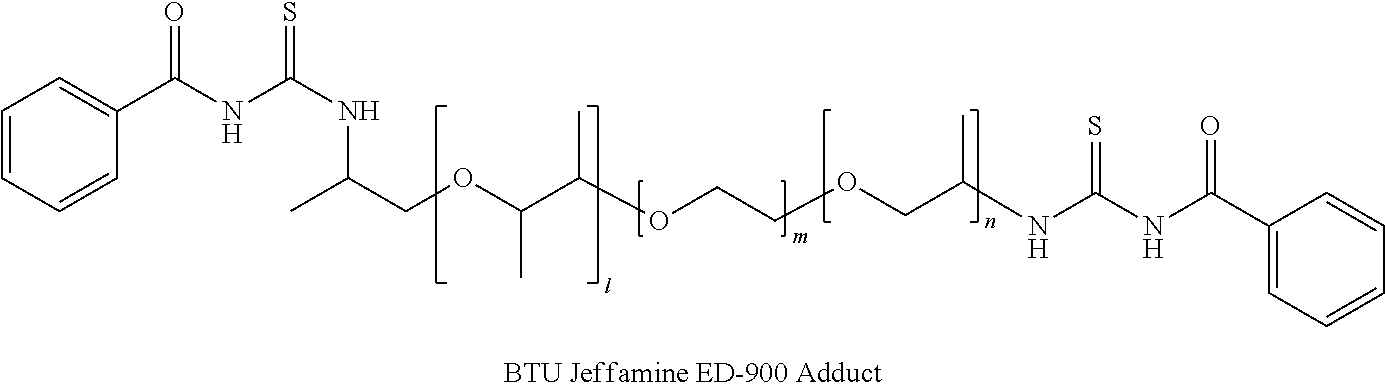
C1=CC=CC(C(NC(NC(C)COC(C(OCCOCC(NC(NC(C2=CC=CC=C2)=O)=S)C)C)C)=S)=O)=C1
